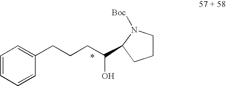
C1=CC=CC(CCCC(C2N([Boc])CCC2)O)=C1
